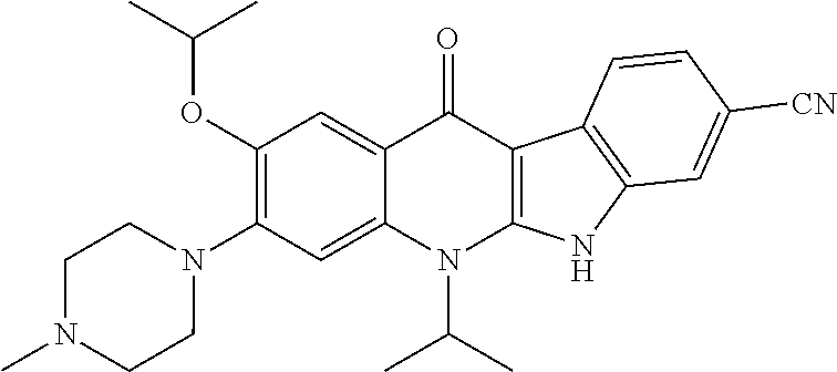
C1(OC(C)C)=C(N2CCN(C)CC2)C=C2C(=C1)C(=O)C1=C(N2C(C)C)NC2=C1C=CC([CN])=C2
